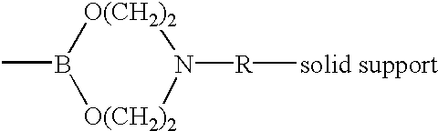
CB1[O(CH2)2]N([R][solid support])[O(CH2)2]1
